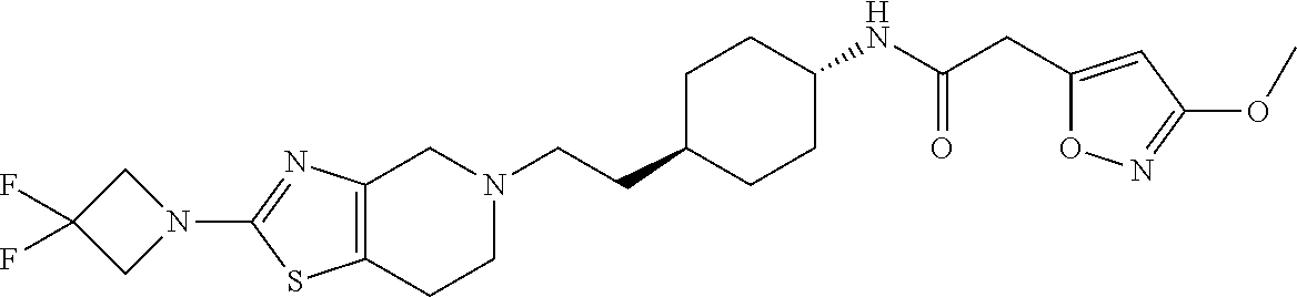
C12=C(CCN(CCC3CCC(NC(CC4=CC(OC)=NO4)=O)CC3)C1)SC(N1CC(F)(F)C1)=N2
